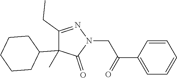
C(CN1N=C(CC)C(C)(C2CCCCC2)C1=O)(=O)C1=CC=CC=C1
